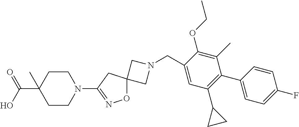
C1N(CC2=CC(C3CC3)=C(C3=CC=C(F)C=C3)C(C)=C2OCC)CC12ON=C(N1CCC(C(=O)O)(C)CC1)C2
